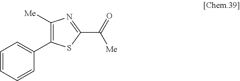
C1=CC=CC(C2=C([Me])N=C(C(=O)[Me])S2)=C1
